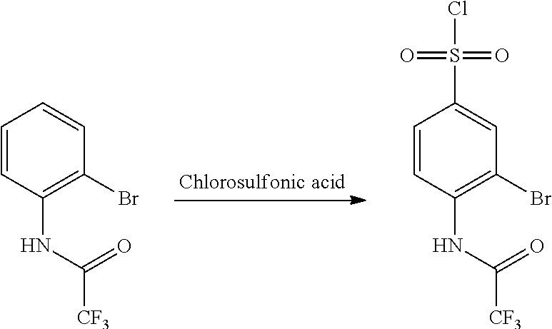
C1=CC(NC([CF3])=O)=C(Br)C=C1S(Cl)(=O)=O.C1=CC(NC([CF3])=O)=C(Br)C=C1
